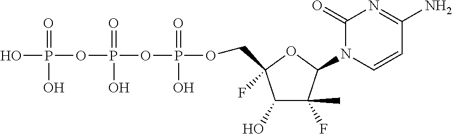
C1(O)C(F)(C)C(N2C=CC(N)=NC2=O)OC1(COP(=O)(O)OP(=O)(O)OP(O)(=O)O)F
